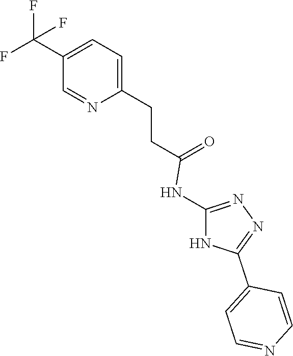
C1=C(CCC(=O)NC2=NN=C(C3=CC=NC=C3)N2)N=CC(C(F)(F)F)=C1
